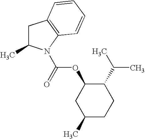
C(OC1CC(C)CCC1C(C)C)(=O)N1C(C)CC2=C1C=CC=C2
